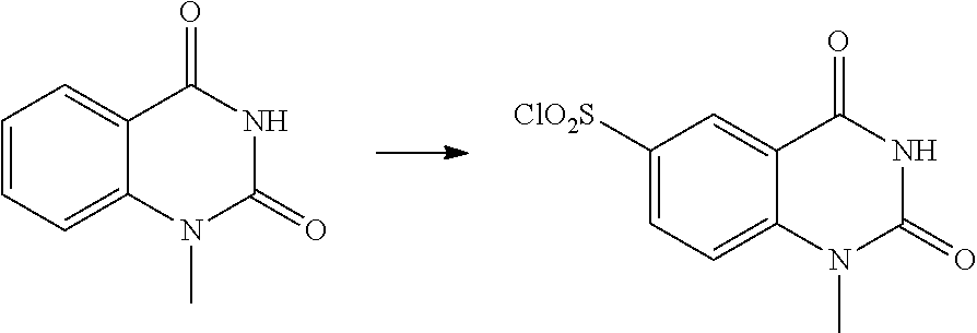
C1=CC=C2C(=C1)C(=O)NC(=O)N2C.C1([ClO2S])=CC=C2C(=C1)C(=O)NC(=O)N2C
